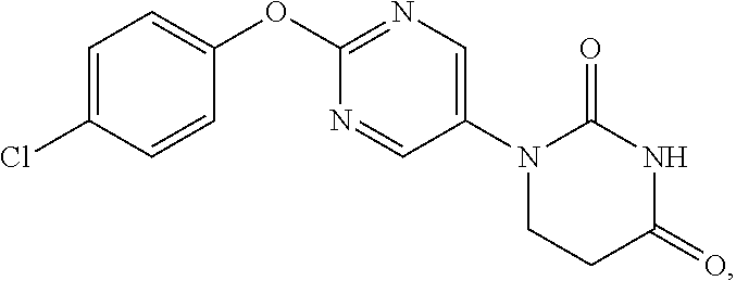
C1=C(Cl)C=CC(OC2=NC=C(N3CCC(=O)NC3=O)C=N2)=C1
